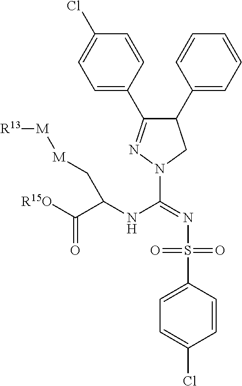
C1(C2=CC=CC=C2)C(C2=CC=C(Cl)C=C2)=NN(C(NC(C([R15O])=O)C[M][M][R13])=NS(C2=CC=C(Cl)C=C2)(=O)=O)C1
